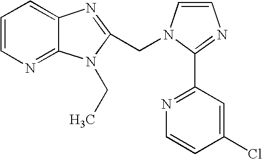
C1=CN=C2C(=C1)N=C(CN1C=CN=C1C1=NC=CC(Cl)=C1)N2CC
